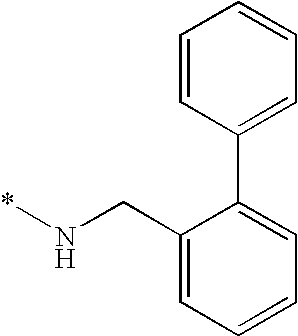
C1(CN*)=CC=CC=C1C1=CC=CC=C1
